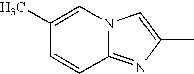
C1=CC2=NC(C)=CN2C=C1C
